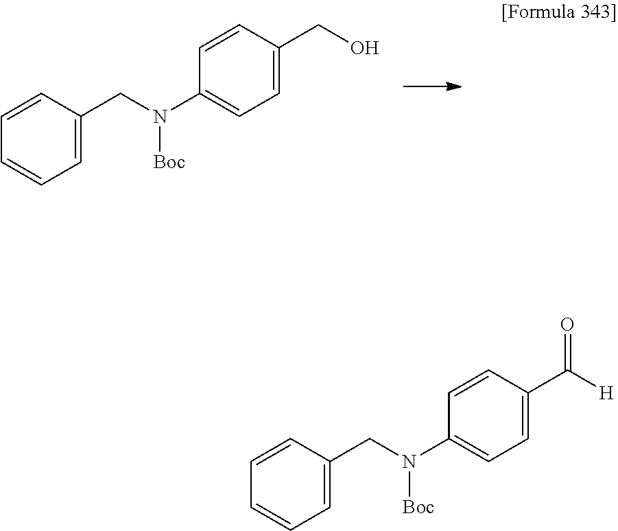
C1=C(CN(C2=CC=C(CO)C=C2)[Boc])C=CC=C1.C1=C(CN(C2=CC=C(C([H])=O)C=C2)[Boc])C=CC=C1
